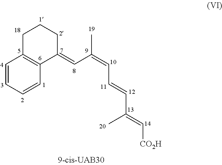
C1=CC=CC2=C1CCCC2=CC(=CC=CC(=C[CO2H])C)C
